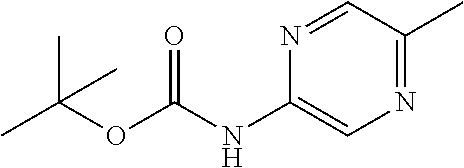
N1=C(C)C=NC(NC(OC(C)(C)C)=O)=C1
